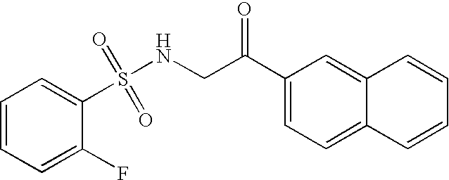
S(=O)(=O)(C1=CC=CC=C1F)NCC(=O)C1=CC=C2C(=C1)C=CC=C2
